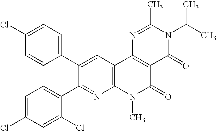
C1(Cl)=CC=C(C2=CC3=C(N=C2C2=CC=C(Cl)C=C2Cl)N(C)C(=O)C2=C3N=C(C)N(C(C)C)C2=O)C=C1
